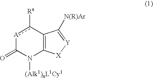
[A]1c([Ra])C2=C(N([(Alk1)nL1Cy1])C1=O)[X][Y]=C2[N(R)Ar]
